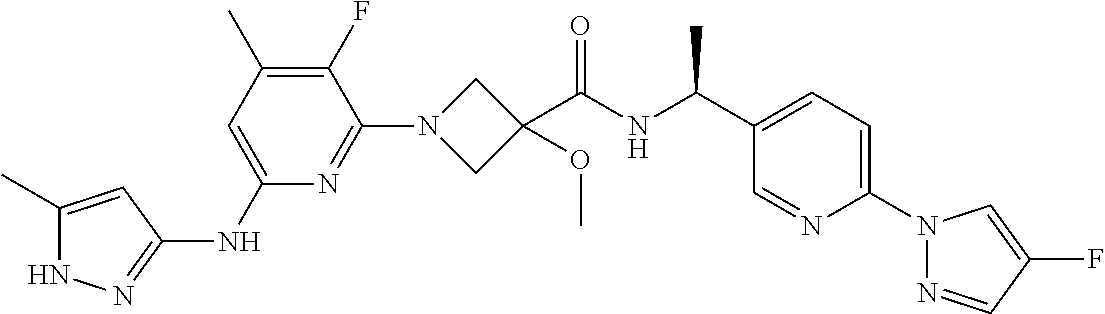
N1C(C)=CC(NC2=CC(C)=C(F)C(N3CC(C(NC(C4=CC=C(N5N=CC(F)=C5)N=C4)C)=O)(OC)C3)=N2)=N1
